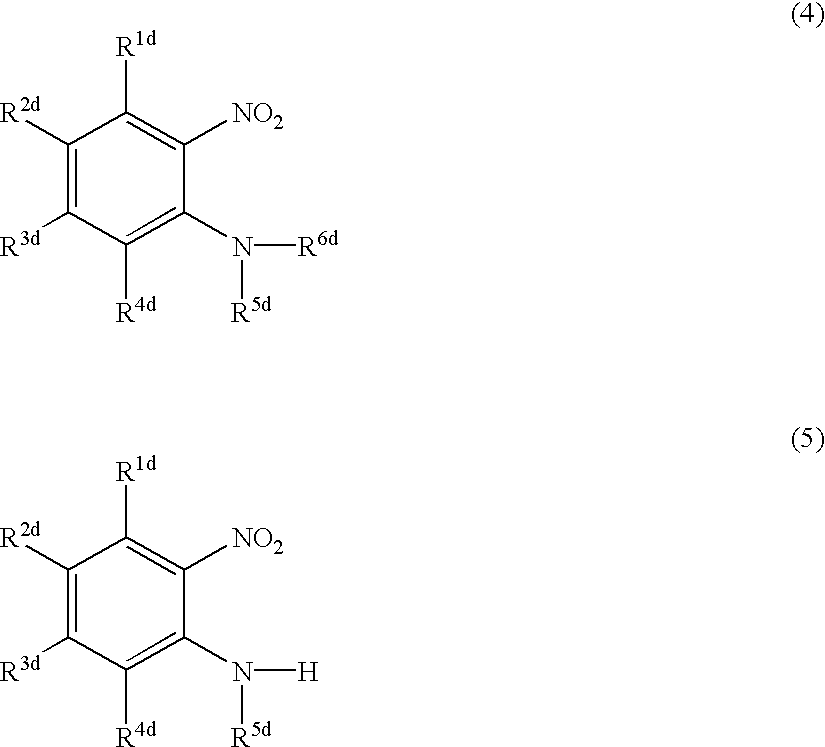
C1([R2d])=C([R3d])C([R4d])=C(N([R6d])[R5d])C([NO2])=C1[R1d].C1([R2d])=C([R3d])C([R4d])=C(N([H])[R5d])C([NO2])=C1[R1d]
